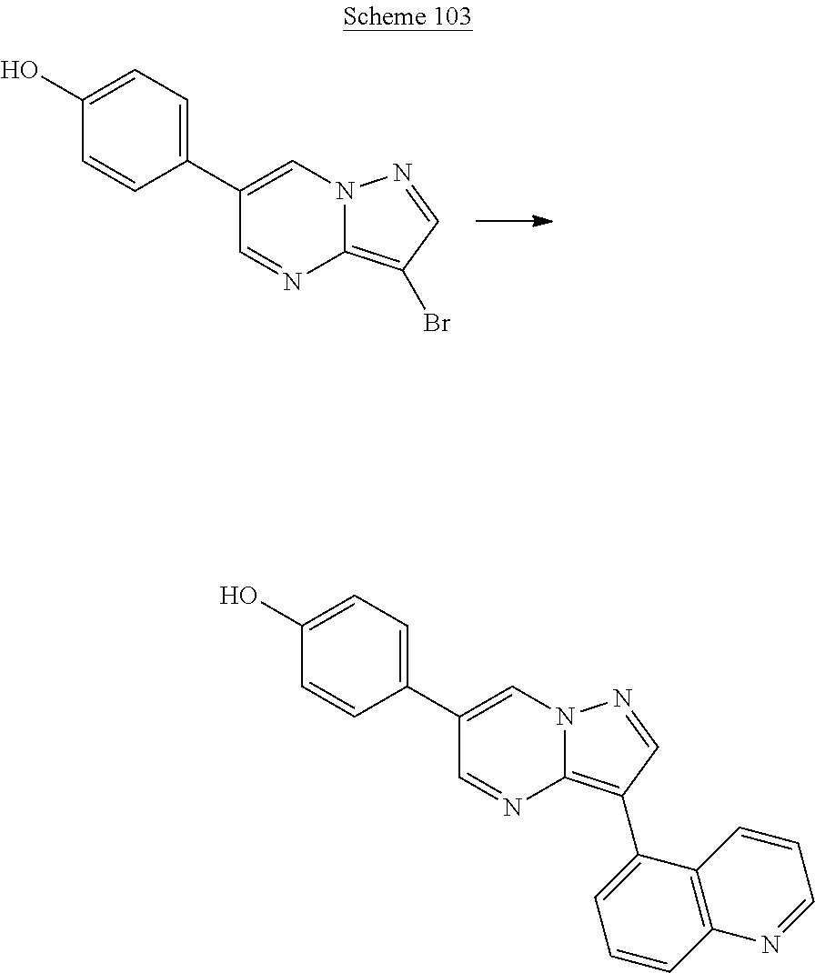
C1(C2=CC=C(O)C=C2)=CN2C(=C(Br)C=N2)N=C1.C1(C2=CC=C(O)C=C2)=CN2C(=C(C3=CC=CC4=C3C=CC=N4)C=N2)N=C1
